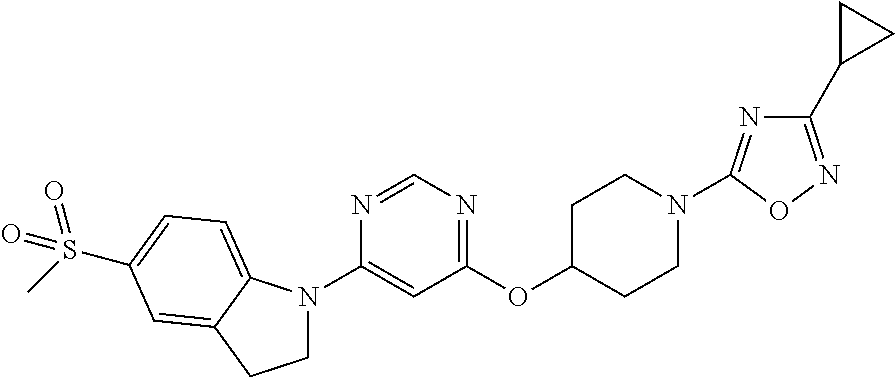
C1N(C2=CC(OC3CCN(C4=NC(C5CC5)=NO4)CC3)=NC=N2)C2=CC=C(S(C)(=O)=O)C=C2C1
